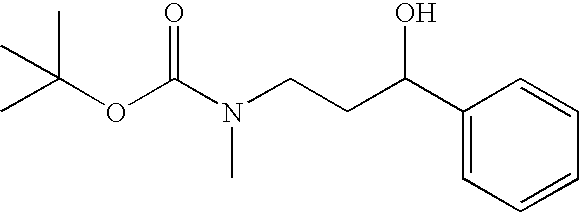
CC(OC(N(CCC(C1=CC=CC=C1)O)C)=O)(C)C
